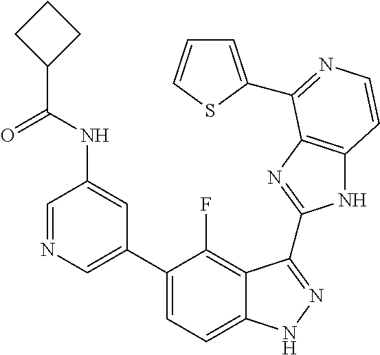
C1=C(C2=CC=C3C(=C2F)C(C2=NC4=C(N2)C=CN=C4C2=CC=CS2)=NN3)C=C(NC(C2CCC2)=O)C=N1
